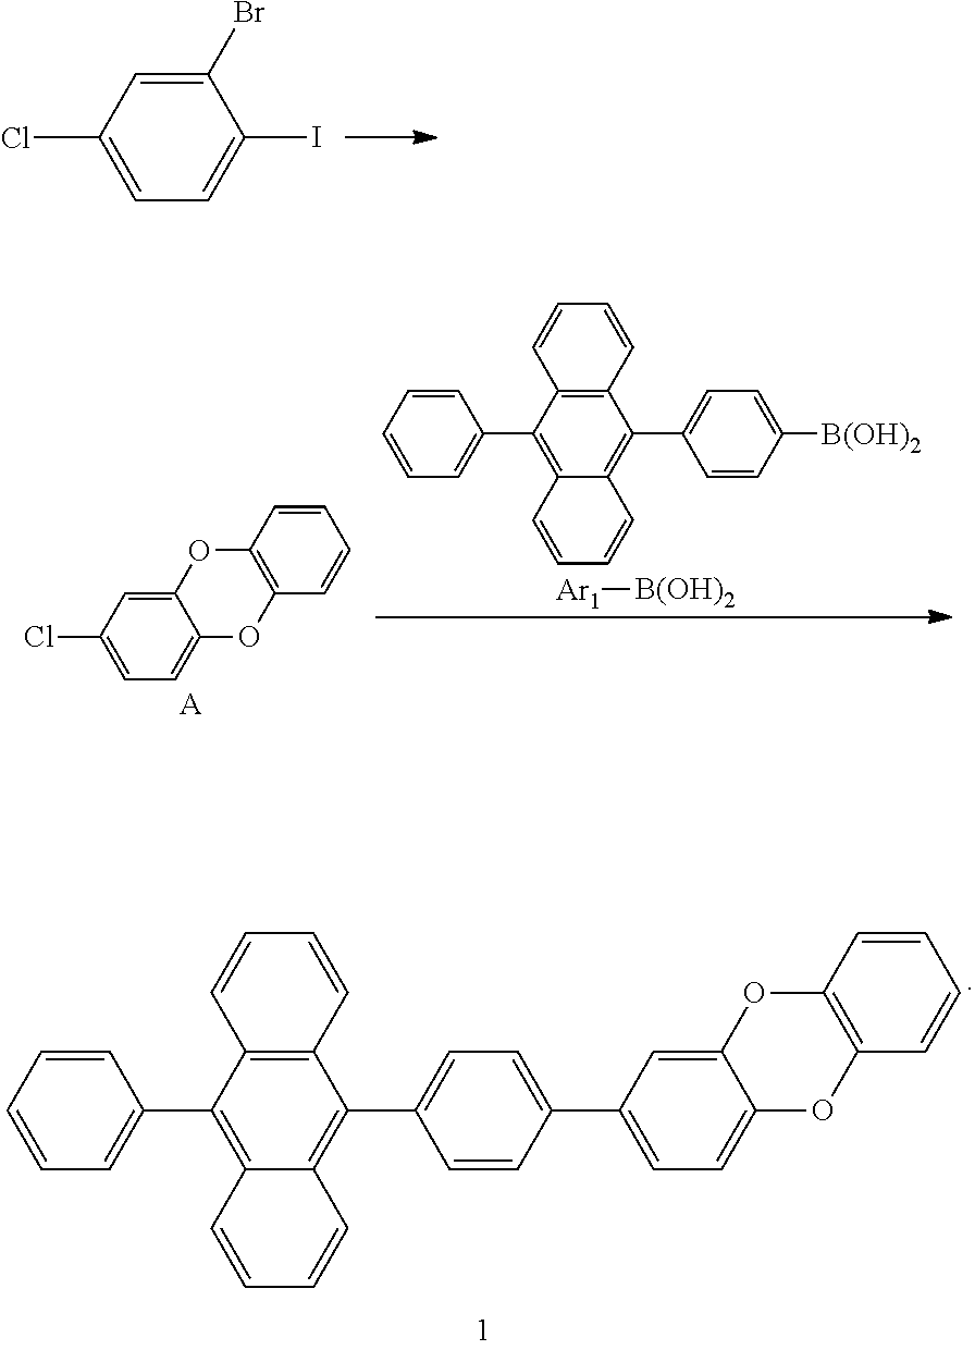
C1=C(Br)C(I)=CC=C1Cl.C1=C2C(=CC=C1Cl)OC1=C(O2)C=CC=C1.[A].C1=CC(C2=C3C(=C(C4=CC=C([B(OH)2])C=C4)C4=C2C=CC=C4)C=CC=C3)=CC=C1.[Ar1][B(OH)2].C1=CC(C2=C3C(=C(C4=CC=C(C5=CC=C6C(=C5)OC5=C(O6)C=CC=C5)C=C4)C4=C2C=CC=C4)C=CC=C3)=CC=C1
